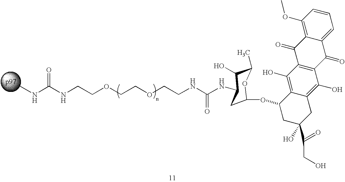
C1=CC(OC)=C2C(=C1)C(=O)C1=C(C2=O)C(O)=C2C(=C1O)CC(C(=O)CO)(O)CC2OC1CC(NC(NCCOCCOCCNC(=O)NC)=O)C(O)C(C)O1
